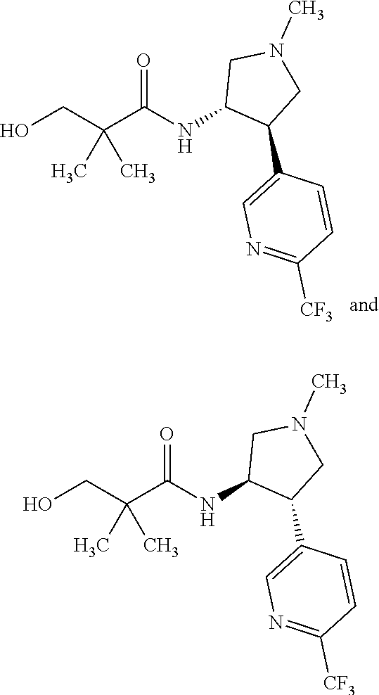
OCC(C(NC1C(C2=CN=C([CF3])C=C2)CN(C)C1)=O)(C)C.OCC(C(NC1C(C2=CN=C([CF3])C=C2)CN(C)C1)=O)(C)C
